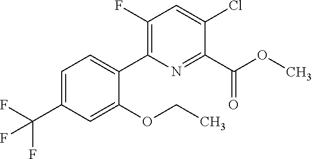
FC(F)(C1=CC=C(C2=C(F)C=C(Cl)C(C(OC)=O)=N2)C(OCC)=C1)F
